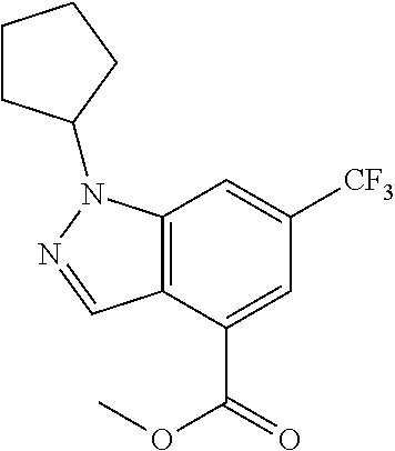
C12=C(C(C(=O)OC)=CC([CF3])=C1)C=NN2C1CCCC1
